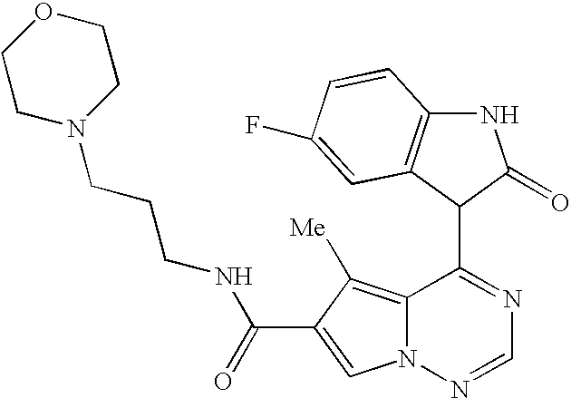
C12=C([Me])C(C(=O)NCCCN3CCOCC3)=CN1N=CN=C2C1C(=O)NC2=C1C=C(F)C=C2
